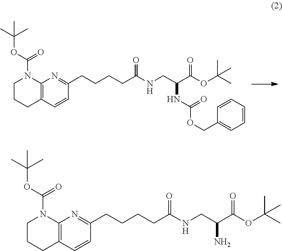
C12=C(C=CC(CCCCC(=O)NCC(C(OC(C)(C)C)=O)N)=N1)CCCN2C(OC(C)(C)C)=O.C12=C(C=CC(CCCCC(=O)NCC(C(OC(C)(C)C)=O)NC(OCC3=CC=CC=C3)=O)=N1)CCCN2C(OC(C)(C)C)=O
